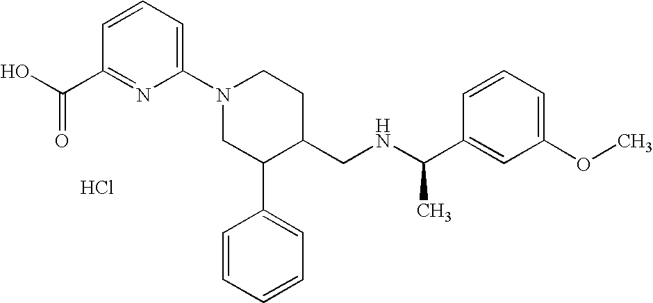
Cl.OC(=O)C1=NC(N2CC(C3=CC=CC=C3)C(CNC(C)C3=CC(OC)=CC=C3)CC2)=CC=C1
